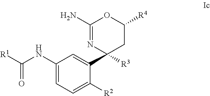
C1(NC([R1])=O)=CC=C([R2])C(C2([R3])CC([R4])OC(N)=N2)=C1
